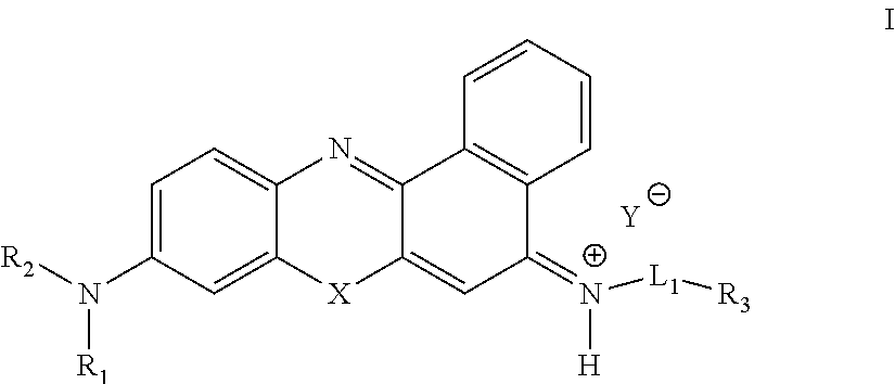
C1=CC=CC2=C1C(=[N+]([L1][R3])[H])C=C1C2=NC2=CC=C(N([R2])[R1])C=C2[X]1.[Y]
